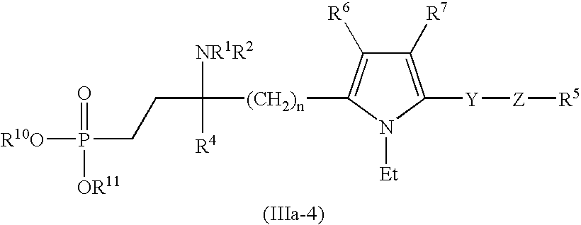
C1([R7])=C([Y][Z][R5])N([Et])C([(CH2)n]C([NR1R2])([R4])CCP([R10O])(=O)[OR11])=C1[R6]
